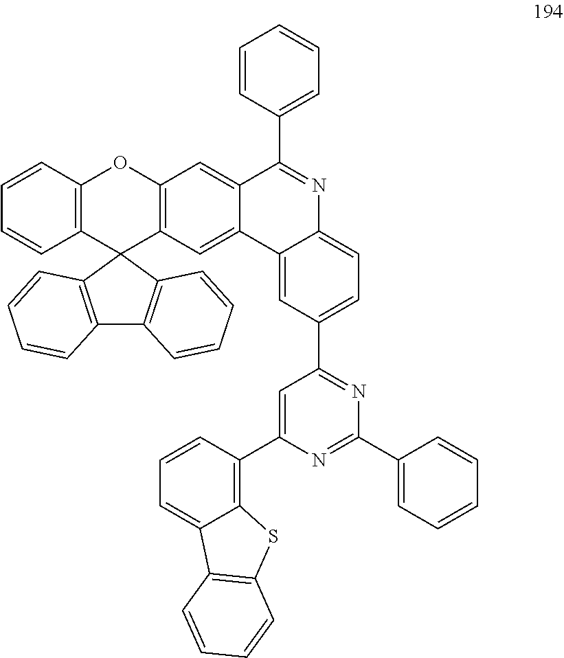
C1=CC2=C(C=C1)C1(C3=C(O2)C=C2C(=C3)C3=CC(C4=NC(C5=CC=CC=C5)=NC(C5=C6C(=CC=C5)C5=C(S6)C=CC=C5)=C4)=CC=C3N=C2C2=CC=CC=C2)C2=C(C3=C1C=CC=C3)C=CC=C2
